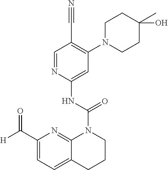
C1=C(NC(N2C3=NC(C([H])=O)=CC=C3CCC2)=O)N=CC(C#N)=C1N1CCC(C)(O)CC1
